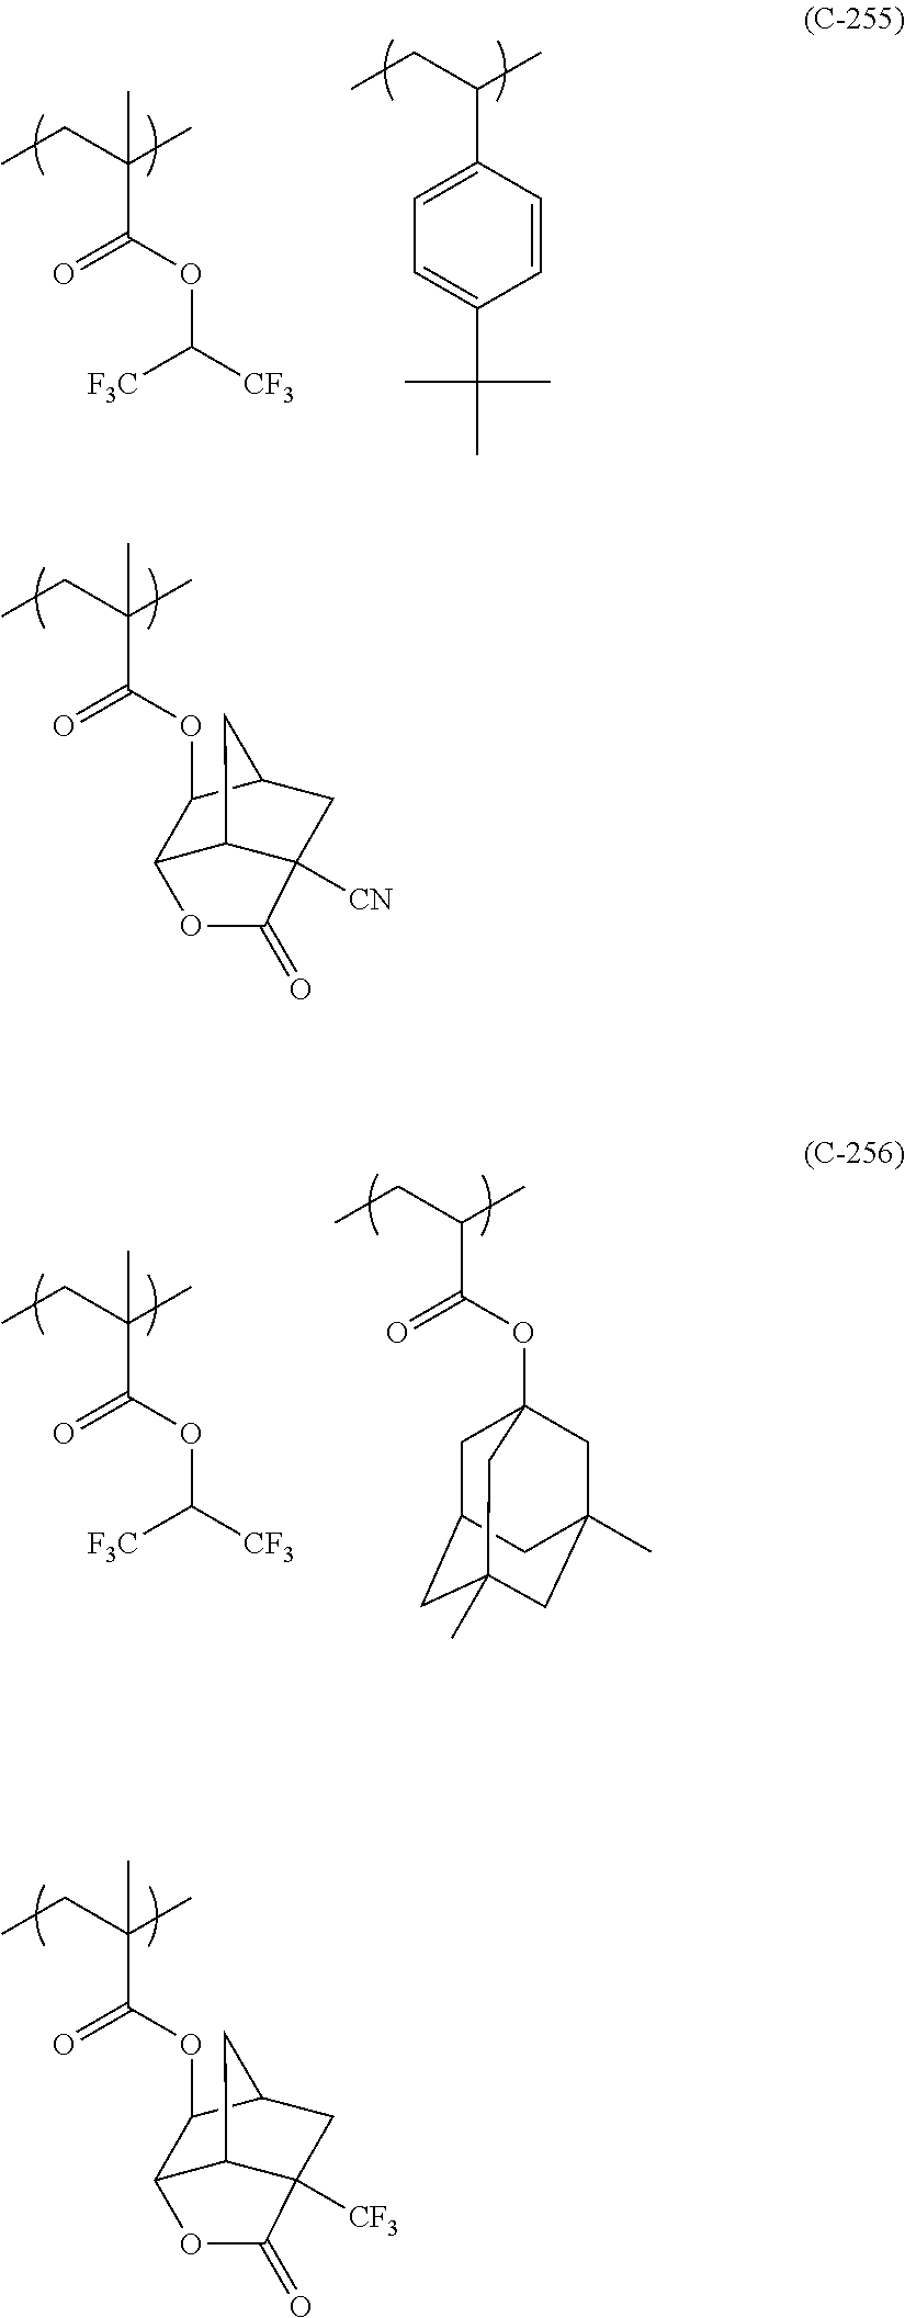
C(C(OC1C2C3C([CN])(CC1C3)C(=O)O2)=O)(CC)(C)C.C(C(OC1C2C3C([CF3])(CC1C3)C(=O)O2)=O)(CC)(C)C.C(C(OC([CF3])[F3C])=O)(CC)(C)C.C(C1=CC=C(C(C)(C)C)C=C1)(CC)C.C(C(OC([CF3])[F3C])=O)(CC)(C)C.C(C(OC12CC3CC(C)(CC(C)(C1)C3)C2)=O)(CC)C
